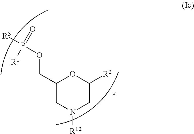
C1(COP([R3])(=O)[R1])CN([R12])CC([R2])O1
